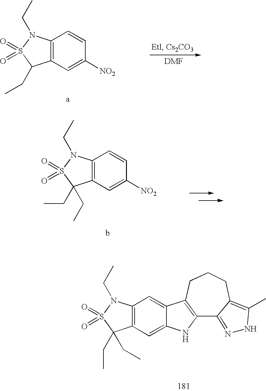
C12=C(C=CC([NO2])=C1)N(CC)S(=O)(=O)C2CC.C12=C(C=CC([NO2])=C1)N(CC)S(=O)(=O)C2(CC)CC.C12=C(C=C3C(=C1)NC1=C3CCCC3=C(C)NN=C13)N(CC)S(=O)(=O)C2(CC)CC
